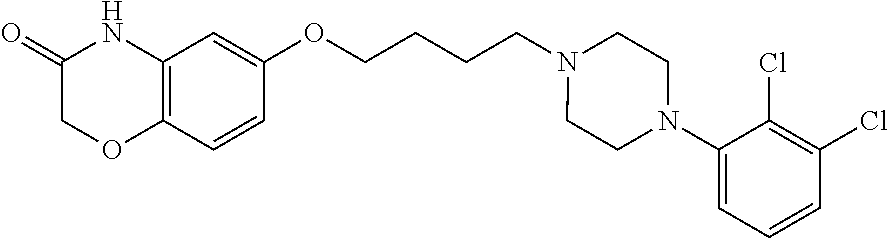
C12=C(C=CC(OCCCCN3CCN(C4=CC=CC(Cl)=C4Cl)CC3)=C1)OCC(=O)N2
